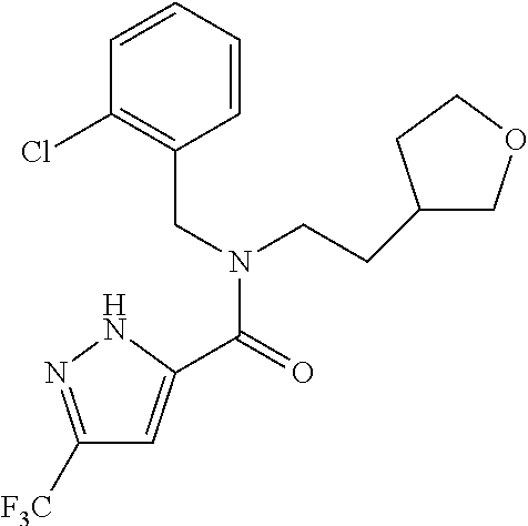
C1([F3C])=NNC(C(=O)N(CC2=C(Cl)C=CC=C2)CCC2COCC2)=C1
